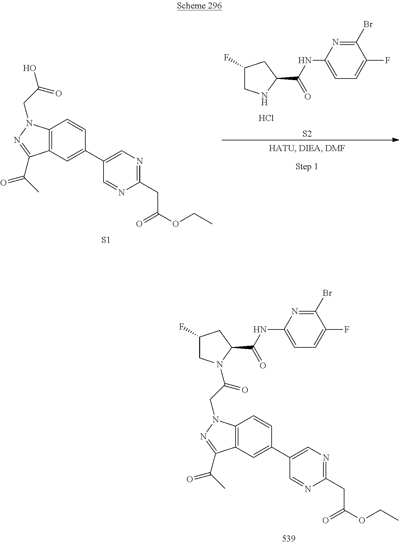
C1(C2=CC3=C(C=C2)N(CC(=O)N2CC(F)CC2C(=O)NC2=CC=C(F)C(Br)=N2)N=C3C(C)=O)=CN=C(CC(=O)OCC)N=C1.[S2].Cl.C1(F)CNC(C(=O)NC2=CC=C(F)C(Br)=N2)C1.C1(C2=CC3=C(C=C2)N(CC(=O)O)N=C3C(C)=O)=CN=C(CC(=O)OCC)N=C1.[S1]
